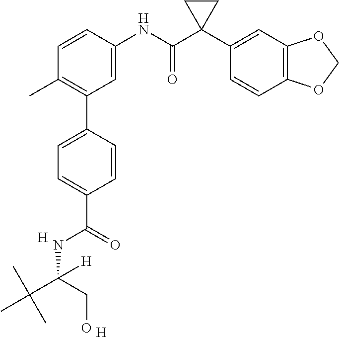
C1=C(NC(C2(C3=CC4=C(C=C3)OCO4)CC2)=O)C=CC(C)=C1C1=CC=C(C(=O)NC(C(C)(C)C)(CO)[H])C=C1.[H].[H]
